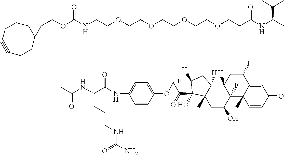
N(CCOCCOCCOCCOCCC(NC(C)C(C)C)=O)C(OCC1C2C1CCC#CCC2)=O.C1(OCC(C2(O)C3(C)C([H])(C4([H])CC(F)C5=CC(=O)C=CC5(C)C4(F)C(O)C3)CC2([H])C)=O)=CC=C(NC(C(CCCNC(N)=O)NC(C)=O)=O)C=C1
